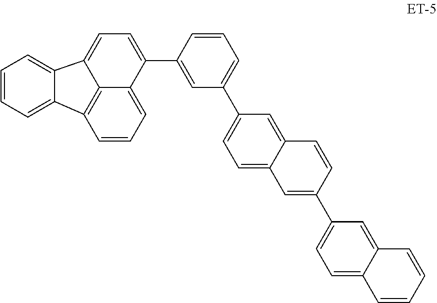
C1=C2C3=C(C=C1)C1=CC=CC=C1C3=CC=C2C1=CC(C2=CC=C3C(=C2)C=CC(C2=CC=C4C(=C2)C=CC=C4)=C3)=CC=C1
